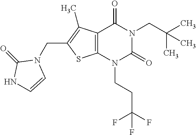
C12=C(N(CCC(F)(F)F)C(=O)N(CC(C)(C)C)C1=O)SC(CN1C(=O)NC=C1)=C2C
